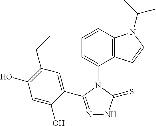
C1=CC2=C(C(N3C(C4=CC(CC)=C(O)C=C4O)=NNC3=S)=C1)C=CN2C(C)C
